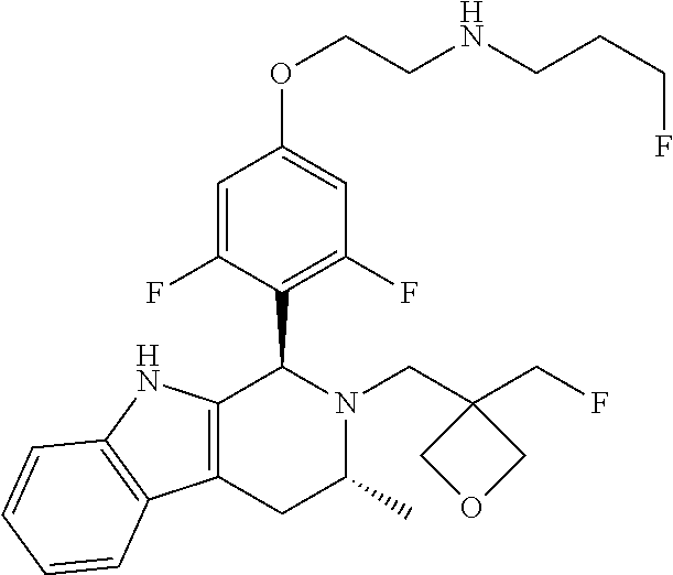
C12=C(NC3=C1C=CC=C3)C(C1=C(F)C=C(OCCNCCCF)C=C1F)N(CC1(CF)COC1)C(C)C2
